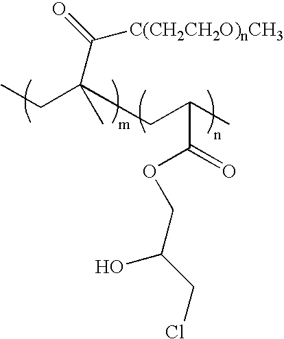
CCC(CC(C)C(=O)OCC(O)CCl)(C)C([C(CH2CH2O)nCH3])=O
